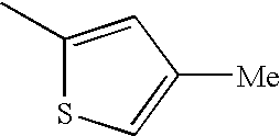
C1(C)=CC([Me])=CS1
